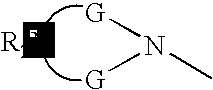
[R2N].CN([G])[G]
